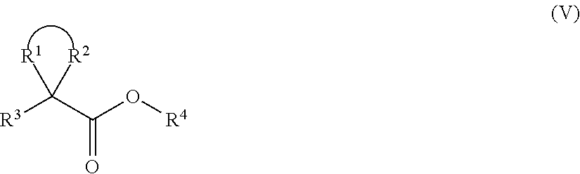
[R3]C(C(O[R4])=O)([R1])[R2]
